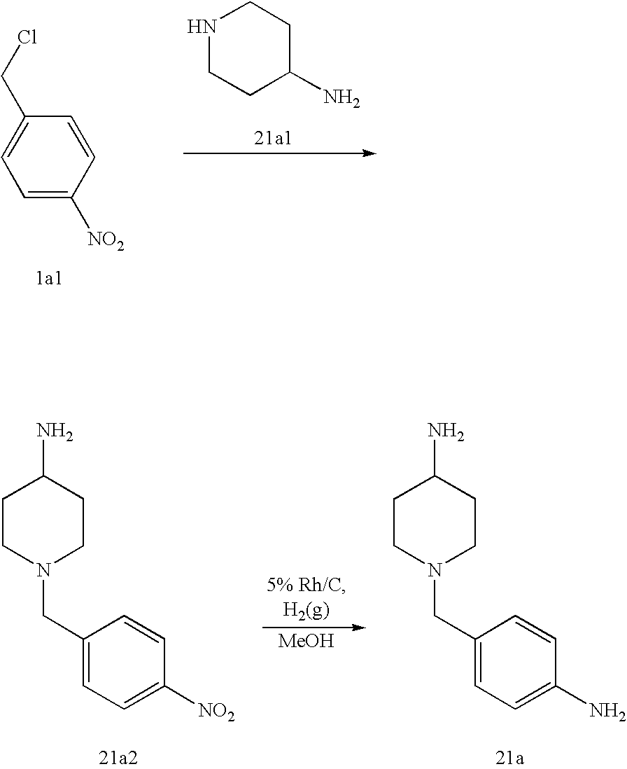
C1=CC([NO2])=CC=C1CCl.N1CCC(N)CC1.C1CN(CC2=CC=C([NO2])C=C2)CCC1N.C1CN(CC2=CC=C(N)C=C2)CCC1N.[MeOH]
